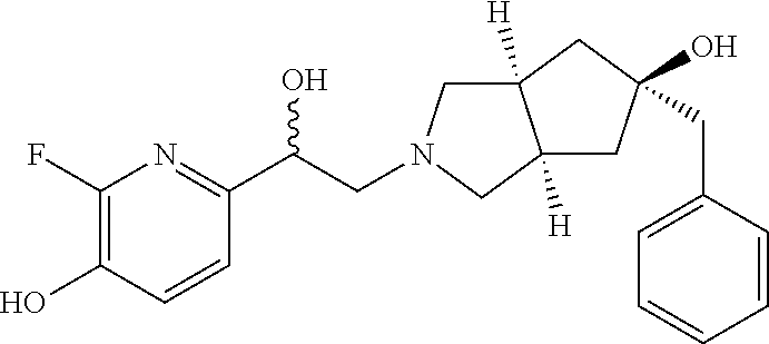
C1(F)=C(O)C=CC(C(CN2CC3([H])C([H])(C2)CC(O)(CC2=CC=CC=C2)C3)O)=N1
